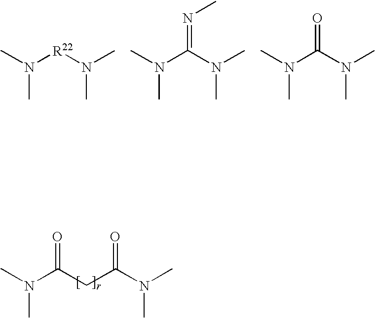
CN([R22]N(C)C)C.CN(C(N(C)C)=NC)C.CN(C(N(C)C)=O)C.CN(C(CC(N(C)C)=O)=O)C
